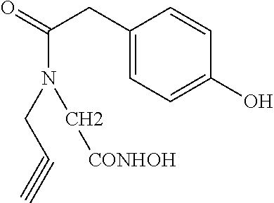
N(CC#C)(C(=O)CC1=CC=C(O)C=C1)C[CONHOH]
